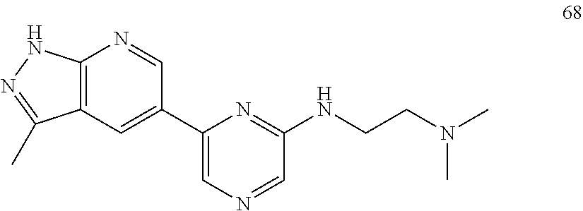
C1(C2=CC3=C(N=C2)NN=C3C)=CN=CC(NCCN(C)C)=N1
